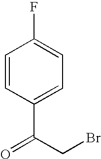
C1(C(CBr)=O)=CC=C(F)C=C1
